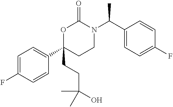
C1=C(F)C=CC(C2(CCC(O)(C)C)CCN(C(C3=CC=C(F)C=C3)C)C(=O)O2)=C1
